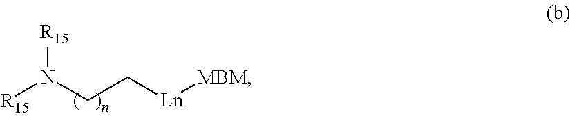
[Ln]([MBM])CCN([R15])[R15]
